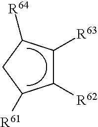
C1([R62])C([R63])C([R64])CC1[R61]
